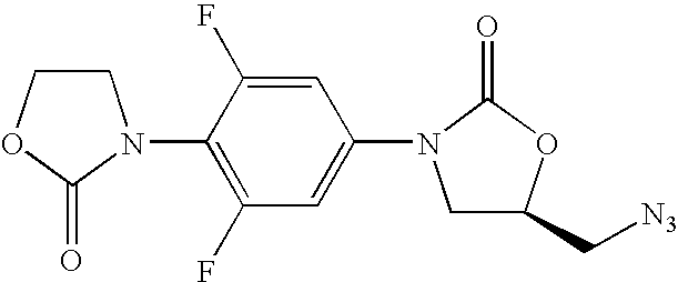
C1COC(=O)N1C1=C(F)C=C(N2CC(C[N3])OC2=O)C=C1F
